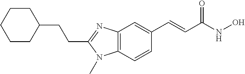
C1CC(CCC2=NC3=C(N2C)C=CC(C=CC(NO)=O)=C3)CCC1
